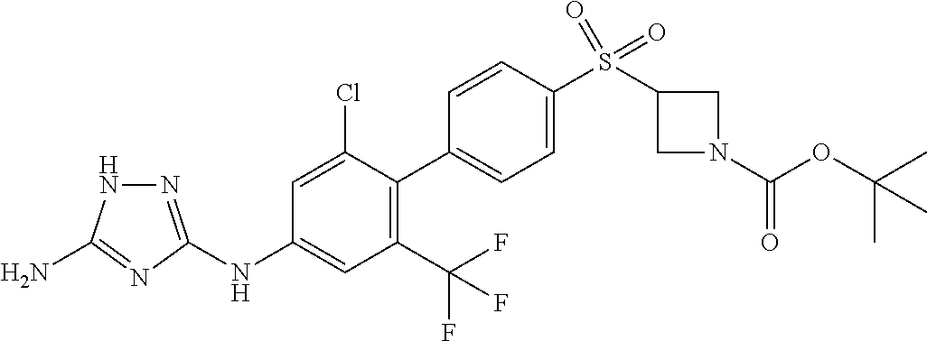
N(C1=CC(C(F)(F)F)=C(C2=CC=C(S(C3CN(C(OC(C)(C)C)=O)C3)(=O)=O)C=C2)C(Cl)=C1)C1=NNC(N)=N1
